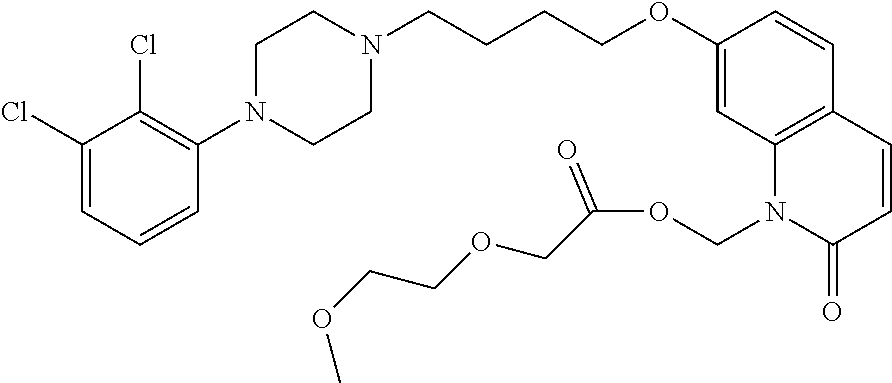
C1(Cl)=CC=CC(N2CCN(CCCCOC3=CC4=C(C=C3)C=CC(=O)N4COC(COCCOC)=O)CC2)=C1Cl
